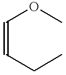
C(=CCC)OC
